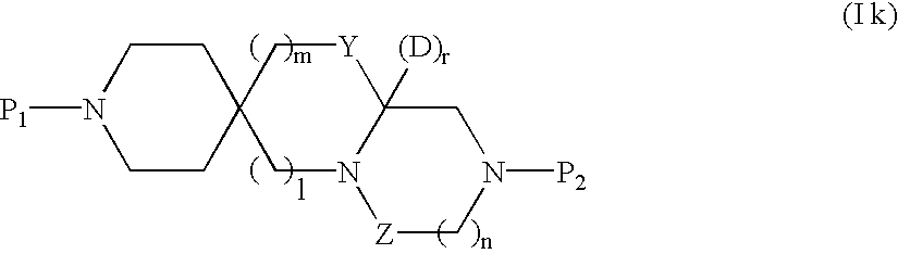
N1([P1])CCC2(CC1)CN1C([(D)r])([Y]C2)CN([P2])C[Z]1
